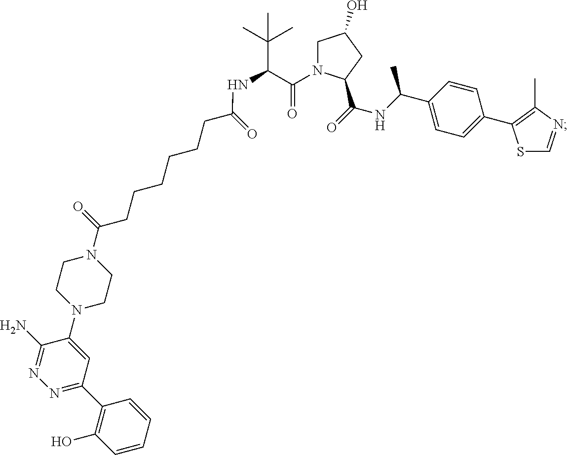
C1N(C(C(NC(CCCCCCC(N2CCN(C3=CC(C4=C(O)C=CC=C4)=NN=C3N)CC2)=O)=O)C(C)(C)C)=O)C(C(NC(C2=CC=C(C3=C(C)N=CS3)C=C2)C)=O)CC1O
